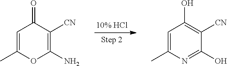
C1=C(C)OC(N)=C([CN])C1=O.C1=C(C)N=C(O)C([CN])=C1O
